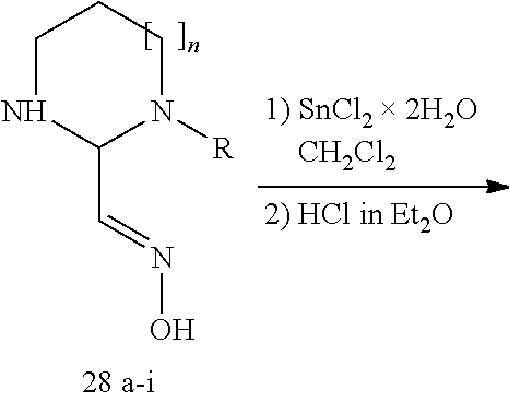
C1NC(C=NO)N([R])CC1
